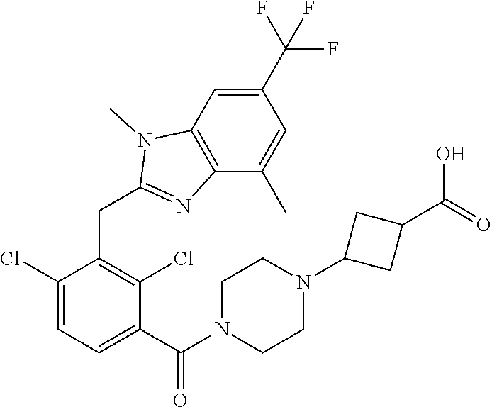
C1(Cl)=CC=C(C(N2CCN(C3CC(C(=O)O)C3)CC2)=O)C(Cl)=C1CC1=NC2=C(N1C)C=C(C(F)(F)F)C=C2C
